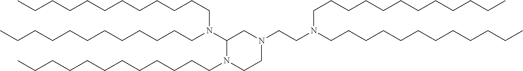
C1(N(CCCCCCCCCCCC)CCCCCCCCCCCC)N(CCCCCCCCCCCC)CCN(CCN(CCCCCCCCCCCC)CCCCCCCCCCCC)C1
